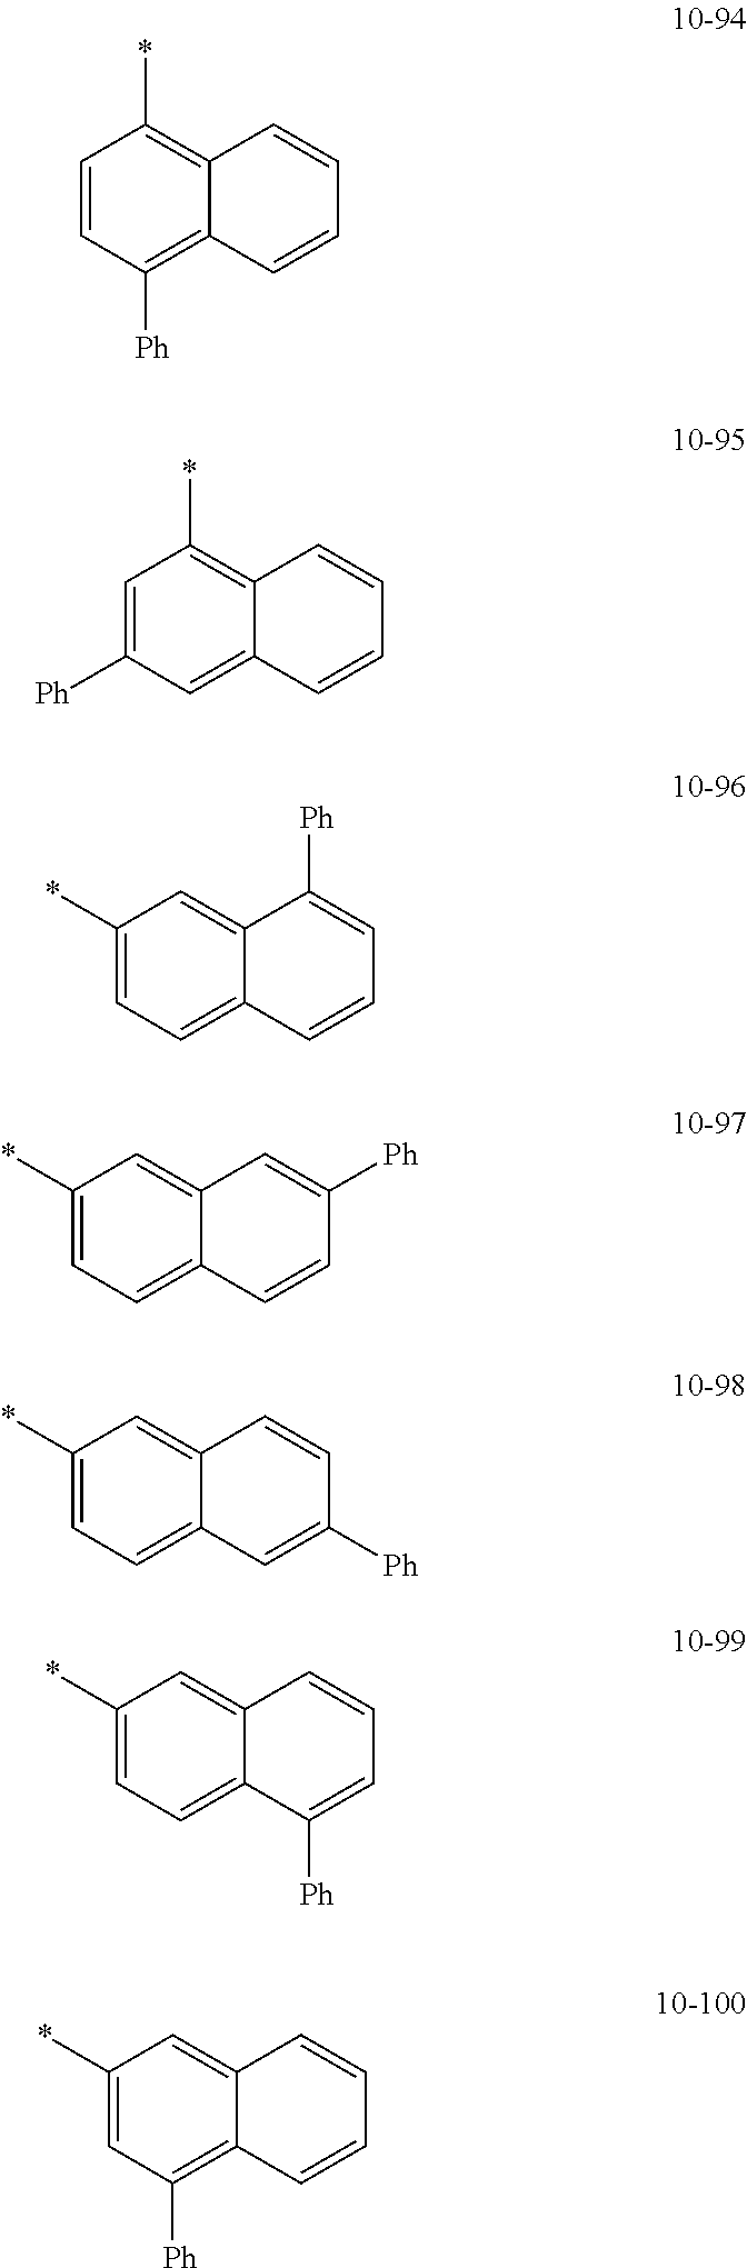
C12=C(*)C=CC([Ph])=C1C=CC=C2.C12=C(*)C=C([Ph])C=C1C=CC=C2.C12=CC(*)=CC=C1C=CC=C2[Ph].C12=CC(*)=CC=C1C=CC([Ph])=C2.C12=CC(*)=CC=C1C=C([Ph])C=C2.C12=CC(*)=CC=C1C([Ph])=CC=C2.C12=CC(*)=CC([Ph])=C1C=CC=C2
